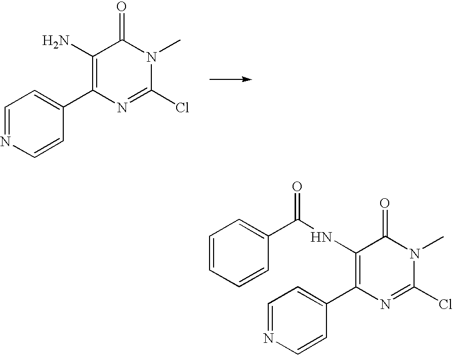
C1=NC=CC(C2=C(N)C(=O)N(C)C(Cl)=N2)=C1.C1=CC=CC(C(=O)NC2=C(C3=CC=NC=C3)N=C(Cl)N(C)C2=O)=C1
